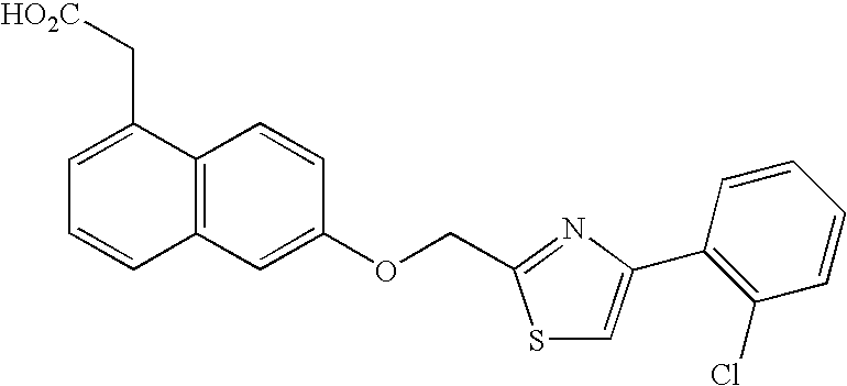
C12=C(C=C(OCC3=NC(C4=C(Cl)C=CC=C4)=CS3)C=C1)C=CC=C2C[HO2C]
